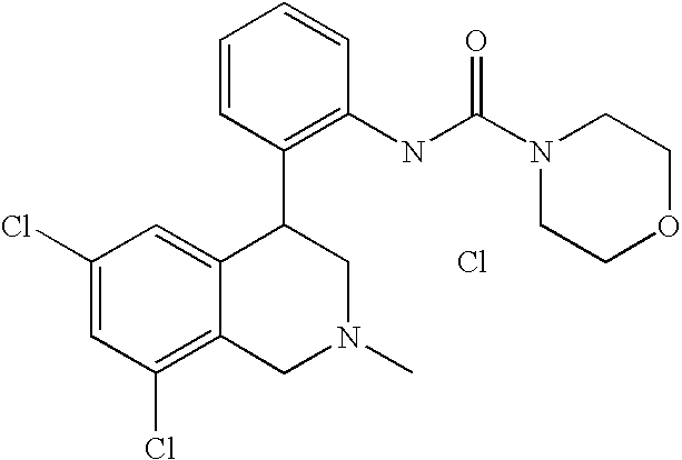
C1(Cl)=C2C(=CC(Cl)=C1)C(C1=C(NC(N3CCOCC3)=O)C=CC=C1)CN(C)C2.Cl
